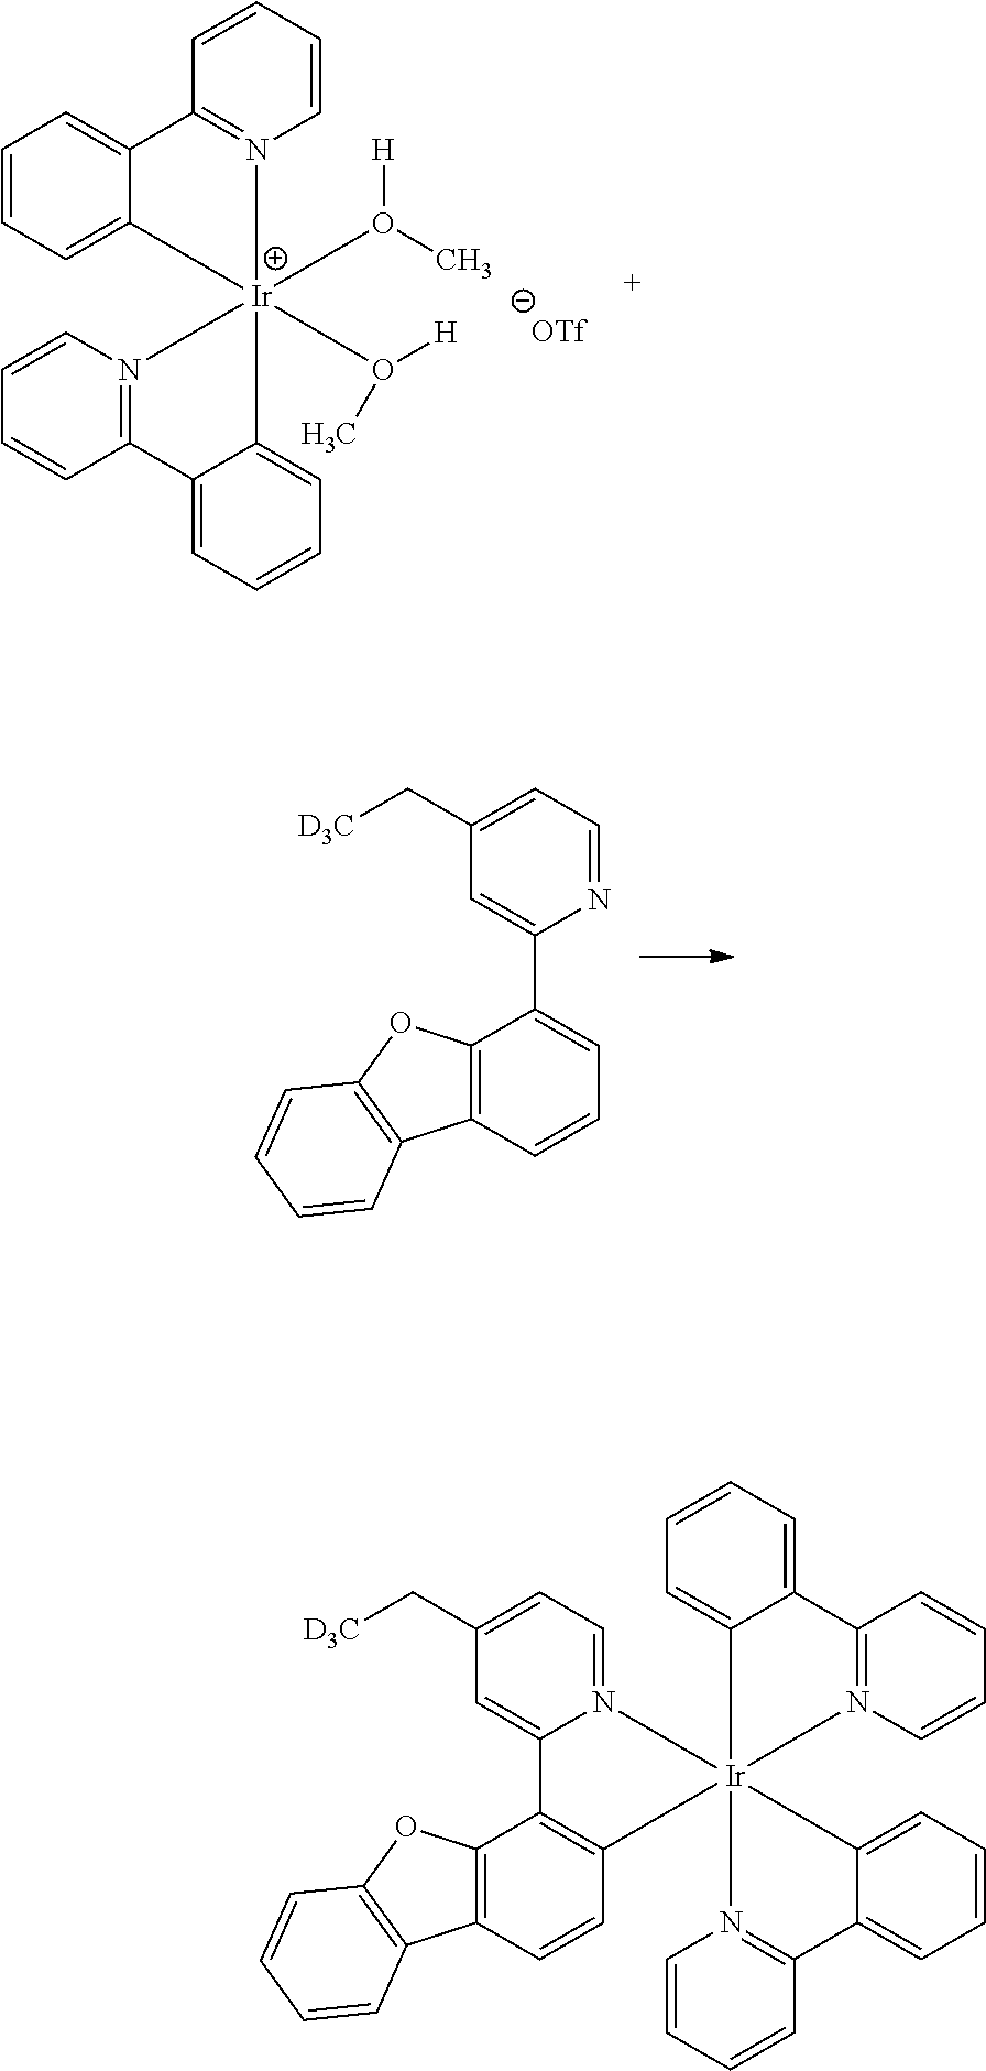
C1=CC=CN2=C1C1=CC=CC=C1[Ir]21(O([H])C)(O([H])C)N2=C(C=CC=C2)C2=CC=CC=C21.[OTf].C12=C(C=CC=C1C1=CC(C[D3C])=CC=N1)C1=C(O2)C=CC=C1.C1=CC=C2C(=C1)[Ir]13(N4=C2C=CC=C4)(N2=CC=C(C[D3C])C=C2C2=C1C=CC1=C2OC2=C1C=CC=C2)C1=CC=CC=C1C1=N3C=CC=C1
